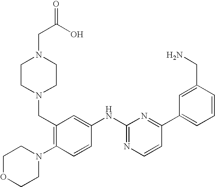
C1OCCN(C2=C(CN3CCN(CC(O)=O)CC3)C=C(NC3=NC=CC(C4=CC=CC(CN)=C4)=N3)C=C2)C1
